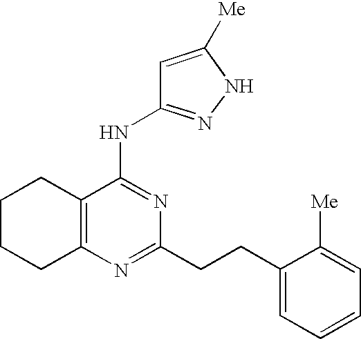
C1CCC2=C(C1)C(NC1=NNC([Me])=C1)=NC(CCC1=CC=CC=C1[Me])=N2
